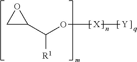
C1(C([R1])O[X][Y])CO1
